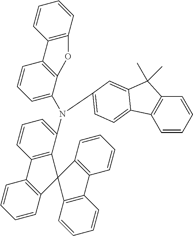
C1=CC2=C(C=C1)C1(C3=C2C=CC=C3)C2=C(C=CC=C2N(C2=CC=CC3=C2OC2=C3C=CC=C2)C2=CC=C3C4=C(C=CC=C4)C(C)(C)C3=C2)C2=C1C=CC=C2
